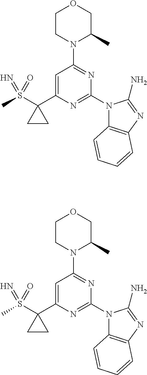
C1CN(C2=NC(N3C4=C(N=C3N)C=CC=C4)=NC(C3(S(C)(=O)=N)CC3)=C2)C(C)CO1.C1CN(C2=NC(N3C4=C(N=C3N)C=CC=C4)=NC(C3(S(C)(=O)=N)CC3)=C2)C(C)CO1
